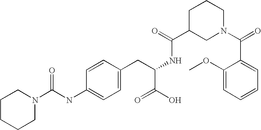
C1CCCN(C(NC2=CC=C(CC(NC(C3CN(C(=O)C4=CC=CC=C4OC)CCC3)=O)C(O)=O)C=C2)=O)C1
